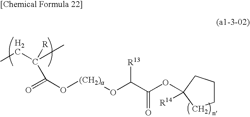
CCC(C)(C(O[(CH2)a]OC(C(OC1([R14])CCCC1)=O)[R13])=O)[R]
